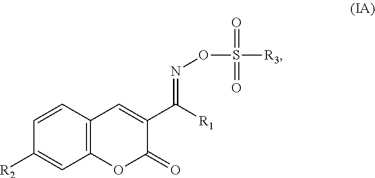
C1=CC2=C(C=C1[R2])OC(=O)C(C([R1])=NOS(=O)(=O)[R3])=C2
